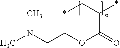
CN(CCOC(=O)C(C*)*)C
